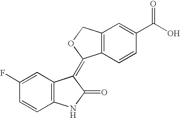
C1=C(F)C=CC2=C1C(=C1C3=C(C=C(C(O)=O)C=C3)CO1)C(=O)N2
